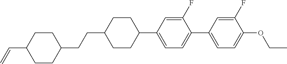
C1CC(C=C)CCC1CCC1CCC(C2=CC=C(C3=CC=C(OCC)C(F)=C3)C(F)=C2)CC1
